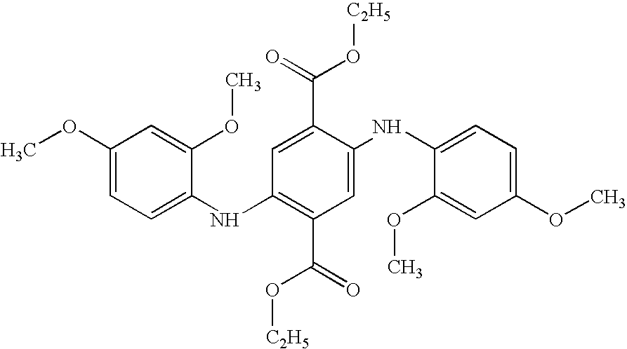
C1(OC)=CC=C(NC2=C(C(=O)O[C2H5])C=C(NC3=CC=C(OC)C=C3OC)C(C(=O)O[C2H5])=C2)C(OC)=C1
